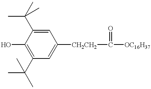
C1(O)=C(C(C)(C)C)C=C([CH2CH2]C([OC16H37])=O)C=C1C(C)(C)C
